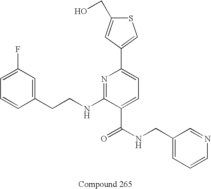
C1=CC(CCNC2=NC(C3=CSC(CO)=C3)=CC=C2C(NCC2=CC=CN=C2)=O)=CC(F)=C1
